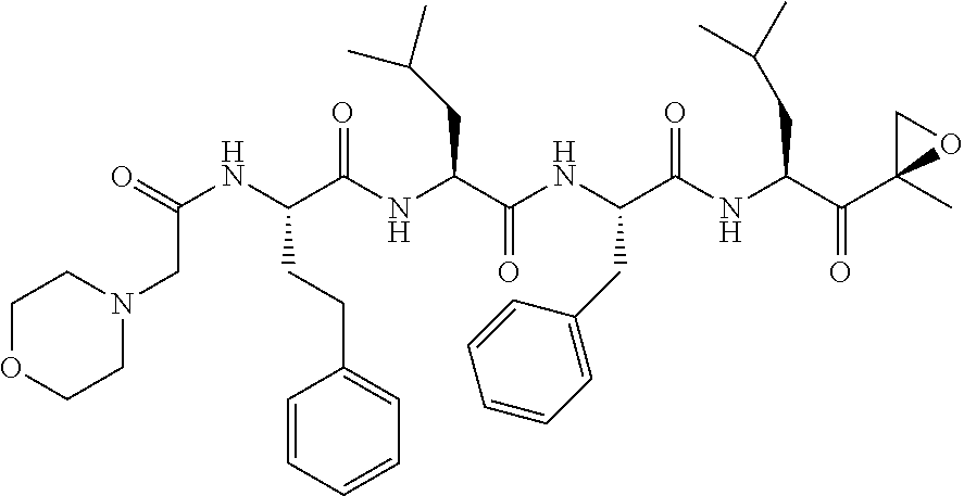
C1OCCN(CC(NC(C(NC(C(NC(C(NC(C(C2(C)OC2)=O)CC(C)C)=O)CC2=CC=CC=C2)=O)CC(C)C)=O)CCC2=CC=CC=C2)=O)C1
